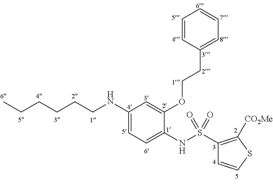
C1(NCCCCCC)=CC=C(NS(C2=C([CO2Me])SC=C2)(=O)=O)C(OCCC2=CC=CC=C2)=C1
